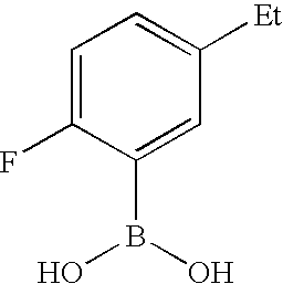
C1=C(F)C(B(O)O)=CC([Et])=C1
